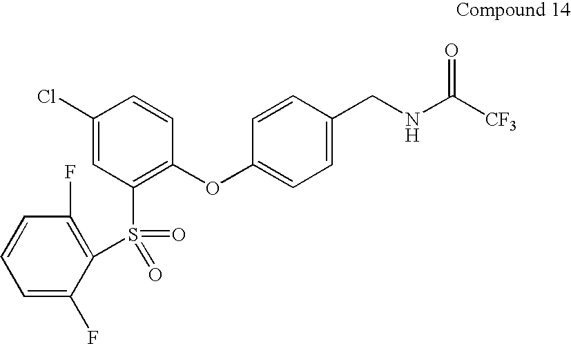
C1(S(=O)(C2=C(F)C=CC=C2F)=O)=C(OC2=CC=C(CNC([CF3])=O)C=C2)C=CC(Cl)=C1
